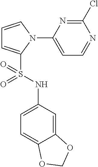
C1=CN(C2=CC=NC(Cl)=N2)C(S(NC2=CC=C3C(=C2)OCO3)(=O)=O)=C1
